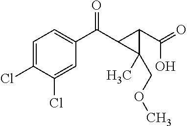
C1=C(Cl)C(Cl)=CC(C(C2C(C(O)=O)C2(COC)C)=O)=C1
